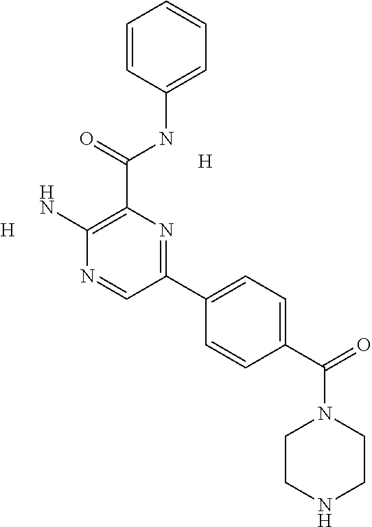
C1=CC(NC(=O)C2=C(N)N=CC(C3=CC=C(C(=O)N4CCNCC4)C=C3)=N2)=CC=C1.[H].[H]
